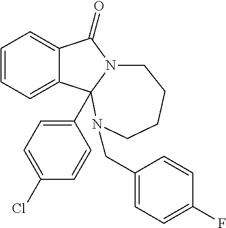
C12=CC=CC=C1C1(C3=CC=C(Cl)C=C3)N(C2=O)CCCCN1CC1=CC=C(F)C=C1
